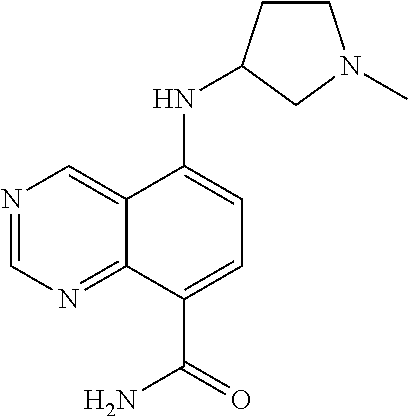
C12=CN=CN=C1C(C(=O)N)=CC=C2NC1CCN(C)C1
